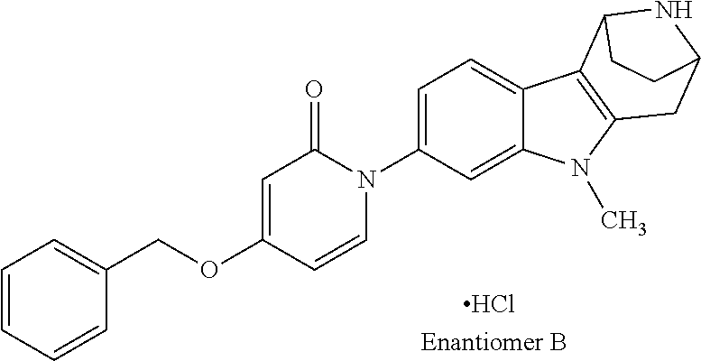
Cl.O(C1=CC(=O)N(C2=CC=C3C(=C2)N(C)C2=C3C3NC(C2)CC3)C=C1)CC1=CC=CC=C1
